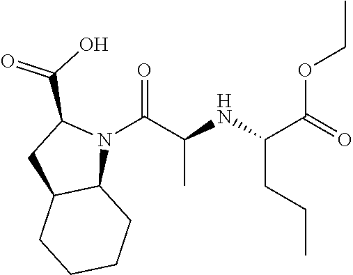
N1(C(=O)C(C)NC(CCC)C(OCC)=O)C(C(=O)O)CC2C1CCCC2
